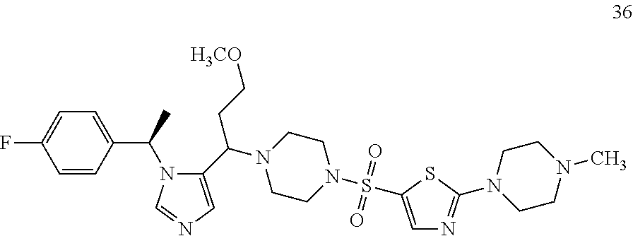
C1=CC(C(C)N2C(C(N3CCN(S(=O)(=O)C4=CN=C(N5CCN(C)CC5)S4)CC3)CC[H3CO])=CN=C2)=CC=C1F
